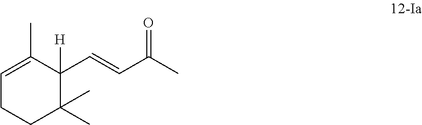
C1=C(C)C([H])(C=CC(C)=O)C(C)(C)CC1
